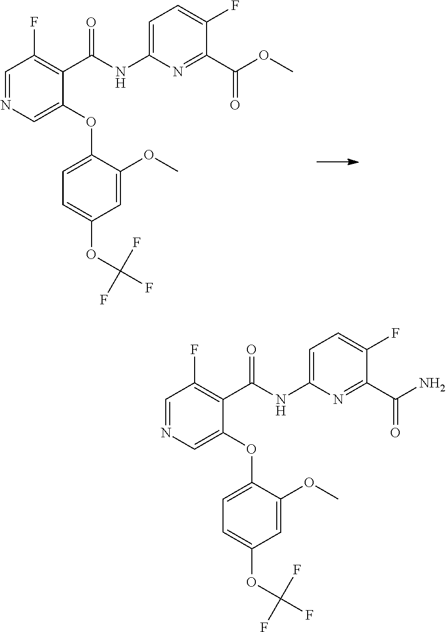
C1=NC=C(OC2=CC=C(OC(F)(F)F)C=C2OC)C(C(NC2=CC=C(F)C(C(OC)=O)=N2)=O)=C1F.C1=NC=C(OC2=CC=C(OC(F)(F)F)C=C2OC)C(C(NC2=CC=C(F)C(C(N)=O)=N2)=O)=C1F
